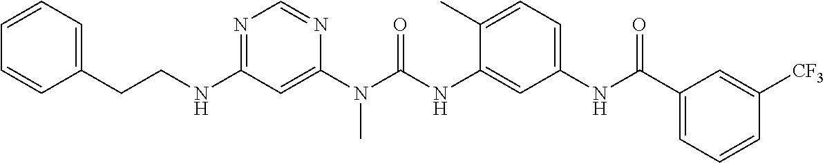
C1(CCNC2=NC=NC(N(C(NC3=CC(NC(C4=CC=CC([CF3])=C4)=O)=CC=C3C)=O)C)=C2)=CC=CC=C1
